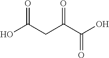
OC(CC(C(O)=O)=O)=O
